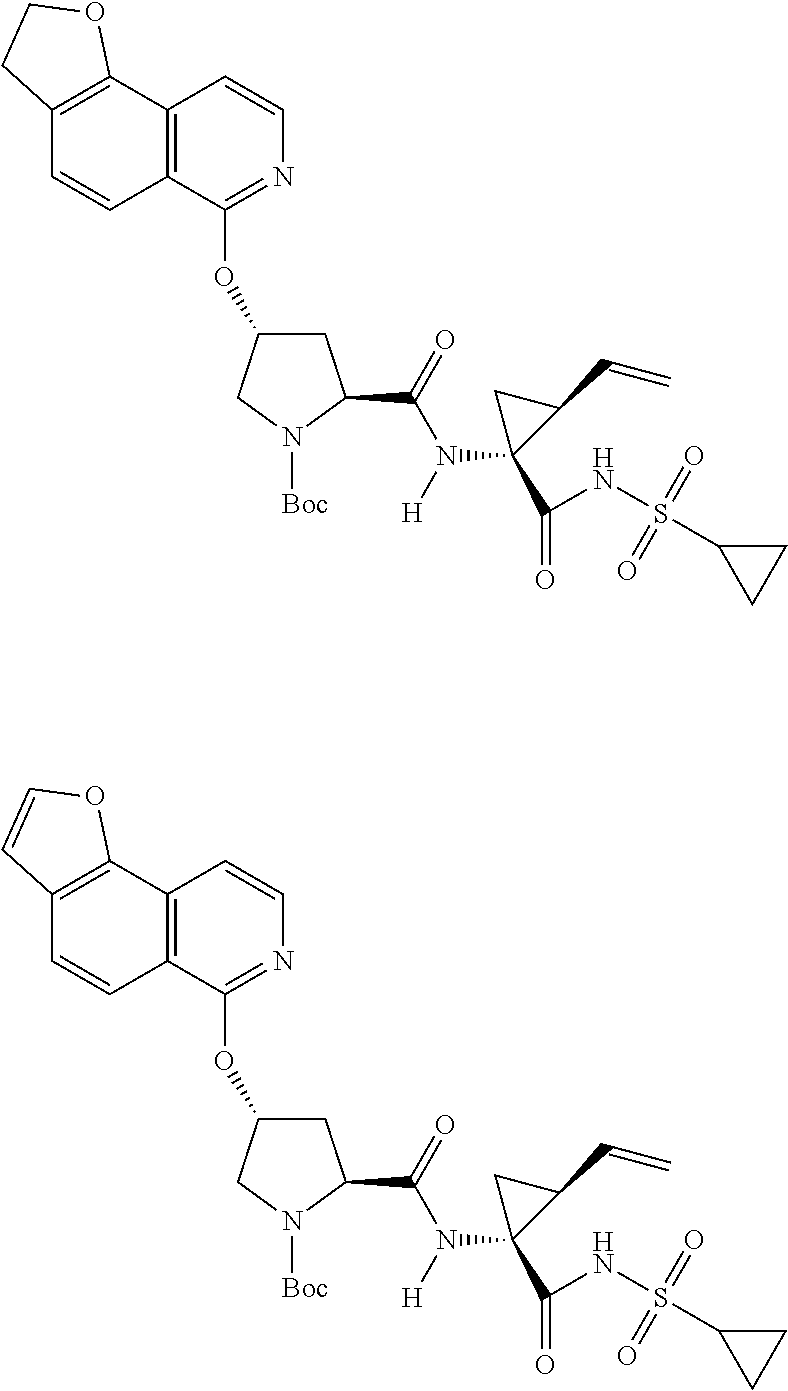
C12=C(C(OC3CC(C(=O)N(C4(C(=O)NS(C5CC5)(=O)=O)C(C=C)C4)[H])N([Boc])C3)=NC=C1)C=CC1=C2OCC1.C12=C(C(OC3CC(C(=O)N(C4(C(=O)NS(C5CC5)(=O)=O)C(C=C)C4)[H])N([Boc])C3)=NC=C1)C=CC1=C2OC=C1
